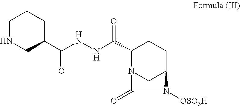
C1NCC(C(NNC(C2N3CC(CC2)N([OSO3H])C3=O)=O)=O)CC1
